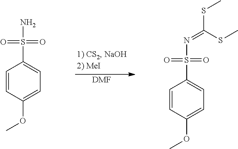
[DMF].C1=CC(OC)=CC=C1S(N)(=O)=O.C1=CC(OC)=CC=C1S(N=C(SC)SC)(=O)=O
